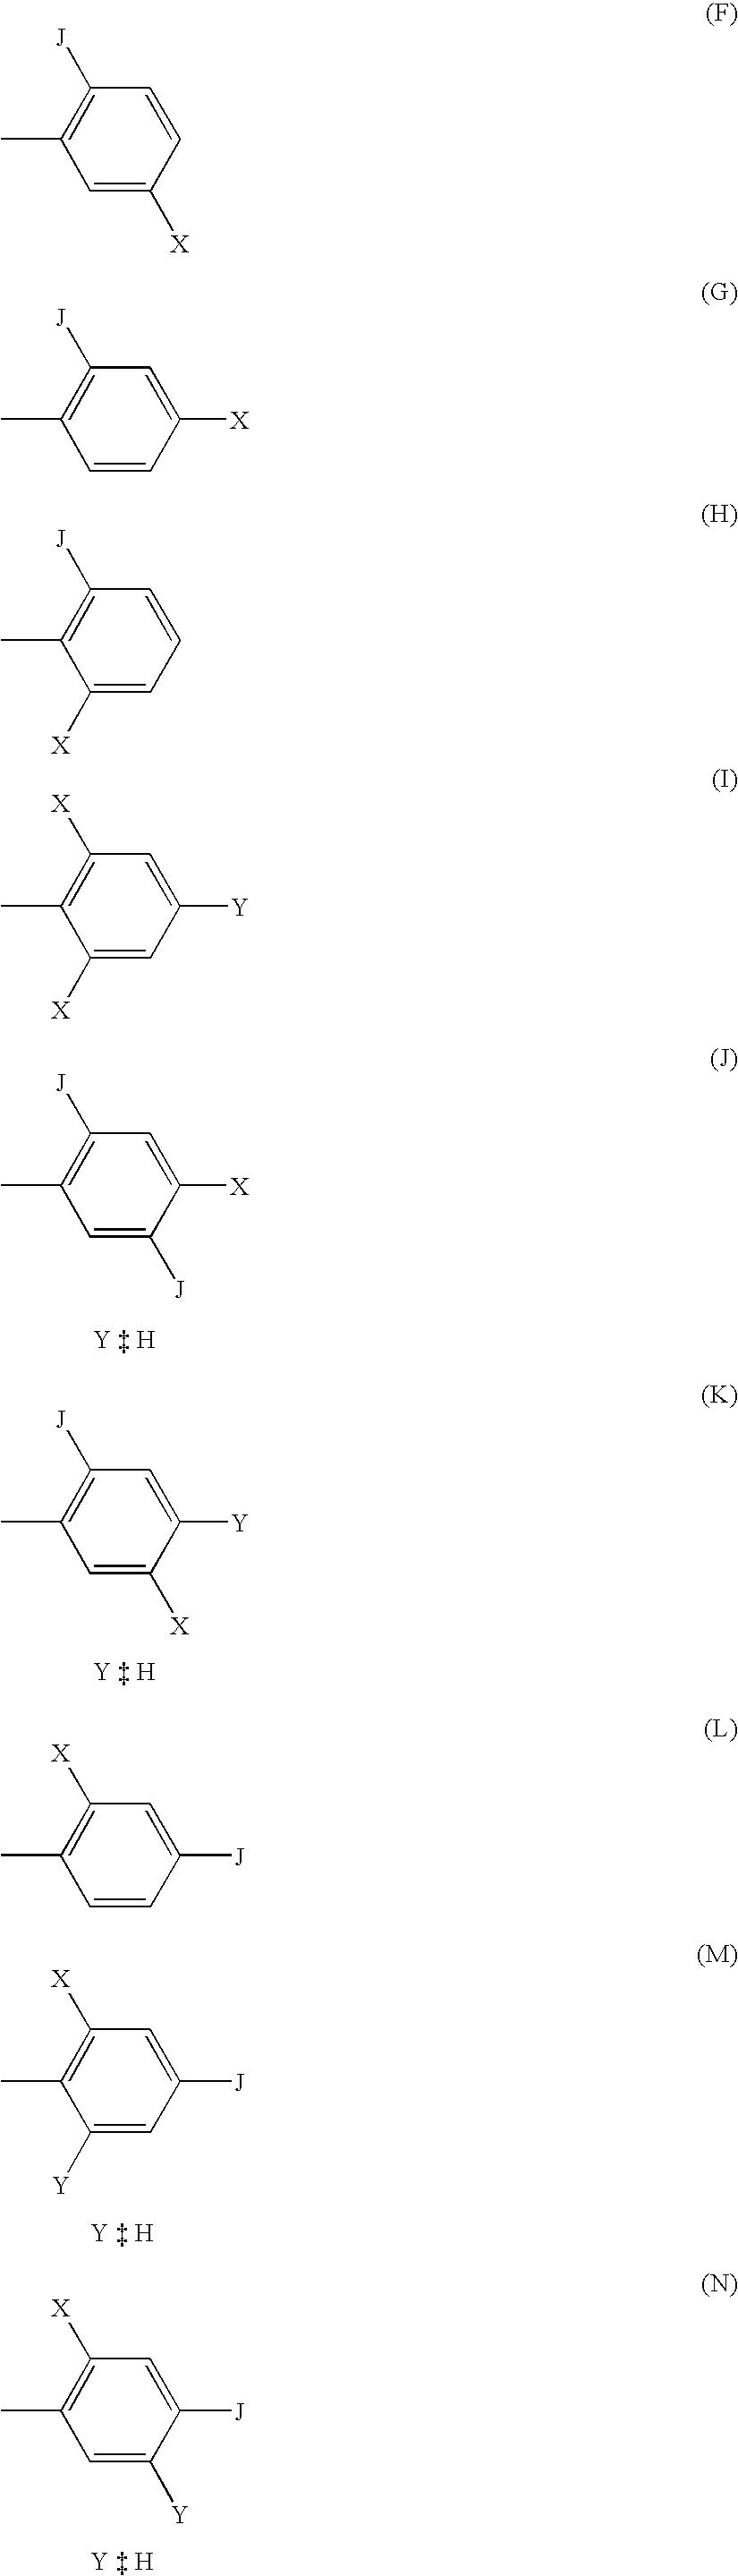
C1=C([X])C([J])=CC(C)=C1[J].C1=C([Y])C([X])=CC(C)=C1[J].C1=C([J])C=C([Y])C(C)=C1[X].C1=C([J])C([Y])=CC(C)=C1[X].C1=CC([X])=CC(C)=C1[J].C1=C([X])C=CC(C)=C1[J].C1=CC=C([X])C(C)=C1[J].C1=C([Y])C=C([X])C(C)=C1[X].C1=C([J])C=CC(C)=C1[X]
